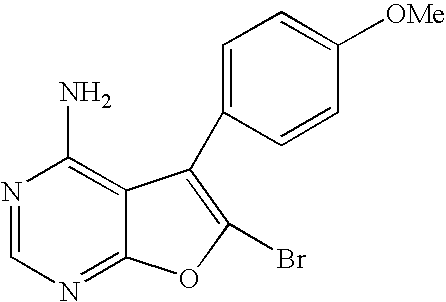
N1=CN=C2C(=C1N)C(C1=CC=C([OMe])C=C1)=C(Br)O2
